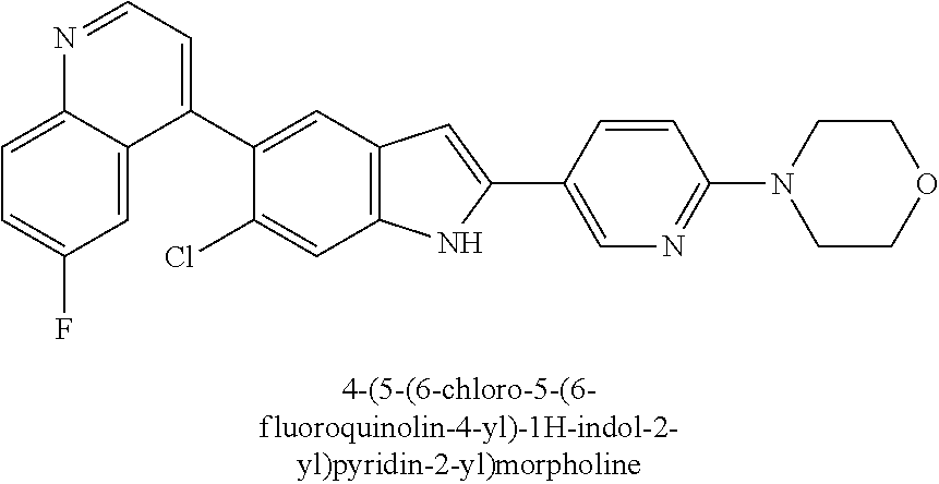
N1=CC=C(C2=CC3=C(C=C2Cl)NC(C2=CN=C(N4CCOCC4)C=C2)=C3)C2=CC(F)=CC=C12
